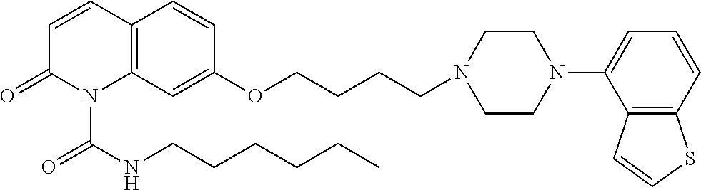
C1=CC2=C(N(C(NCCCCCC)=O)C1=O)C=C(OCCCCN1CCN(C3=CC=CC4=C3C=CS4)CC1)C=C2
